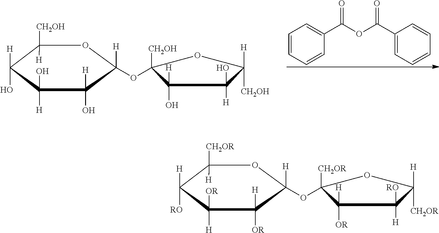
C1=CC=CC(C(OC(C2=CC=CC=C2)=O)=O)=C1.C1([CH2OH])([H])C([H])(O)C([H])(O)C([H])(O)C([H])(OC2([CH2OH])C(O)([H])C([H])(O)C([CH2OH])([H])O2)O1.C1([CH2OR])([H])C([H])([RO])C([H])([OR])C([H])([OR])C([H])(OC2([CH2OR])C([OR])([H])C([H])([RO])C([CH2OR])([H])O2)O1
